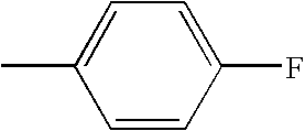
C1=CC(F)=CC=C1C
